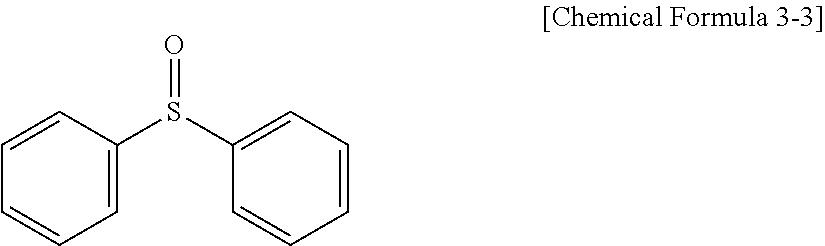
C1=CC(S(C2=CC=CC=C2)=O)=CC=C1
